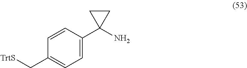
C1=CC(C2(N)CC2)=CC=C1C[TrtS]
